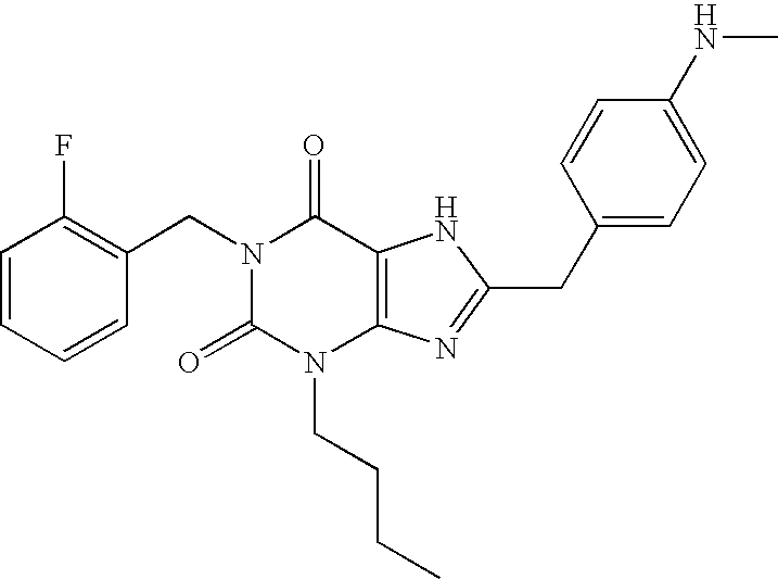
N1(CC2=C(F)C=CC=C2)C(=O)N(CCCC)C2=C(C1=O)NC(CC1=CC=C(NC)C=C1)=N2
